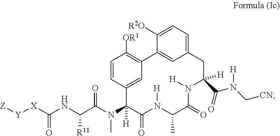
[Z][Y][X]C(NC(C(N(C1([H])C(=O)N([H])C(C)C(=O)N([H])C(C(N(C[CN])[H])=O)([H])CC2=CC=C([R2O])C(=C2)C2=C([OR1])C=CC1=C2)C)=O)[R11])=O
